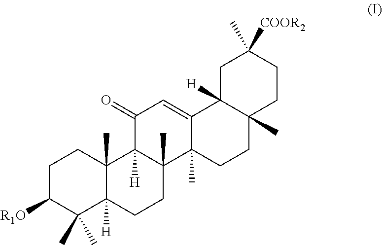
C1C([R1O])C(C)(C)C2([H])C(C)(C1)C1([H])C(C)(CC2)C2(C)C(=CC1=O)C1([H])C(C)(CC2)CCC(C)([COOR2])C1
